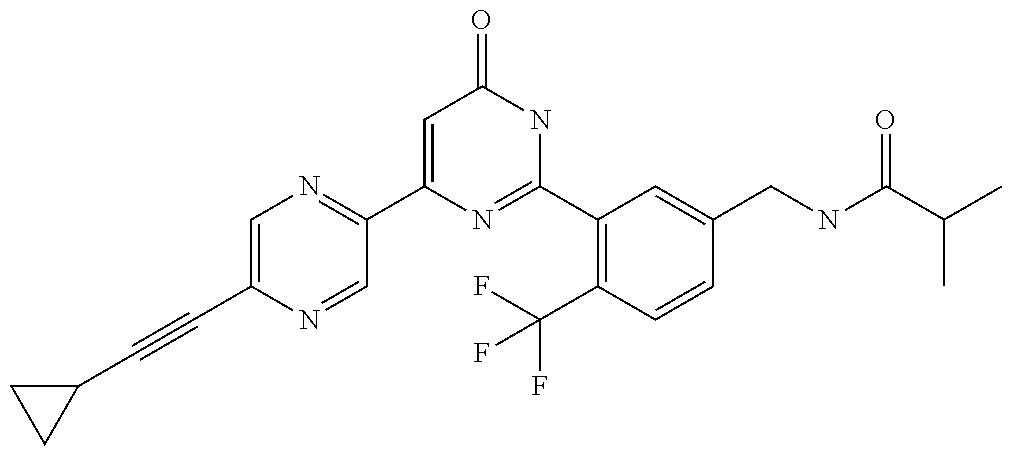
C1(C2=NC=C(C#CC3CC3)N=C2)=CC(=O)NC(C2=C(C(F)(F)F)C=CC(CNC(C(C)C)=O)=C2)=N1
